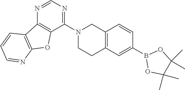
N1=CN=C(N2CCC3=C(C2)C=CC(B2OC(C)(C)C(C)(C)O2)=C3)C2=C1C1=C(O2)N=CC=C1
